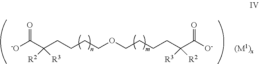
[-O]C(C(CCCCOCCCCC(C([O-])=O)([R3])[R2])([R2])[R3])=O
